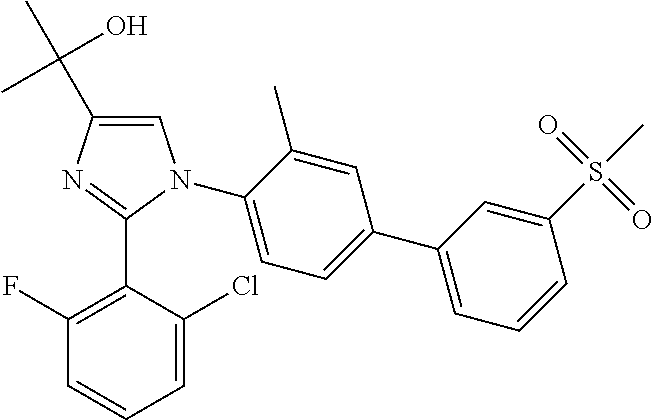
C1=C(C(C)(O)C)N=C(C2=C(F)C=CC=C2Cl)N1C1=CC=C(C2=CC=CC(S(=O)(=O)C)=C2)C=C1C
